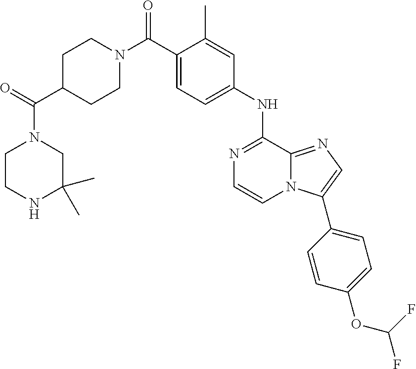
N1=C(NC2=CC=C(C(N3CCC(C(=O)N4CCNC(C)(C)C4)CC3)=O)C(C)=C2)C2=NC=C(C3=CC=C(OC(F)F)C=C3)N2C=C1
